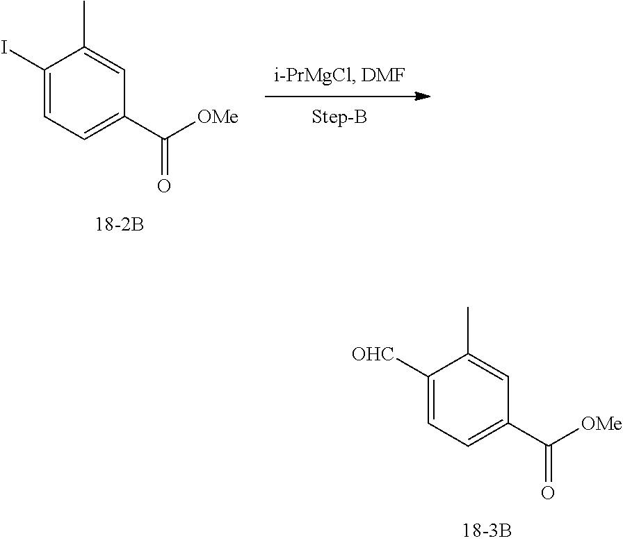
C1([OHC])=CC=C(C(=O)[OMe])C=C1C.C1(I)=CC=C(C(=O)[OMe])C=C1C
